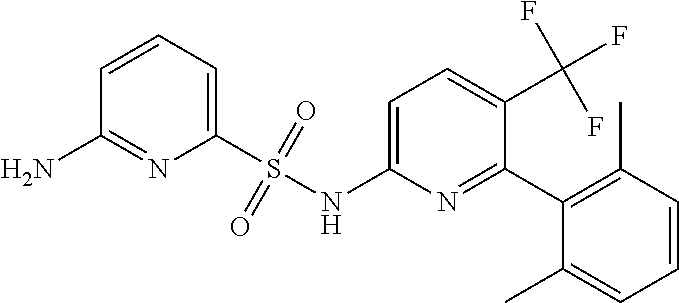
C1(S(NC2=CC=C(C(F)(F)F)C(C3=C(C)C=CC=C3C)=N2)(=O)=O)=CC=CC(N)=N1
